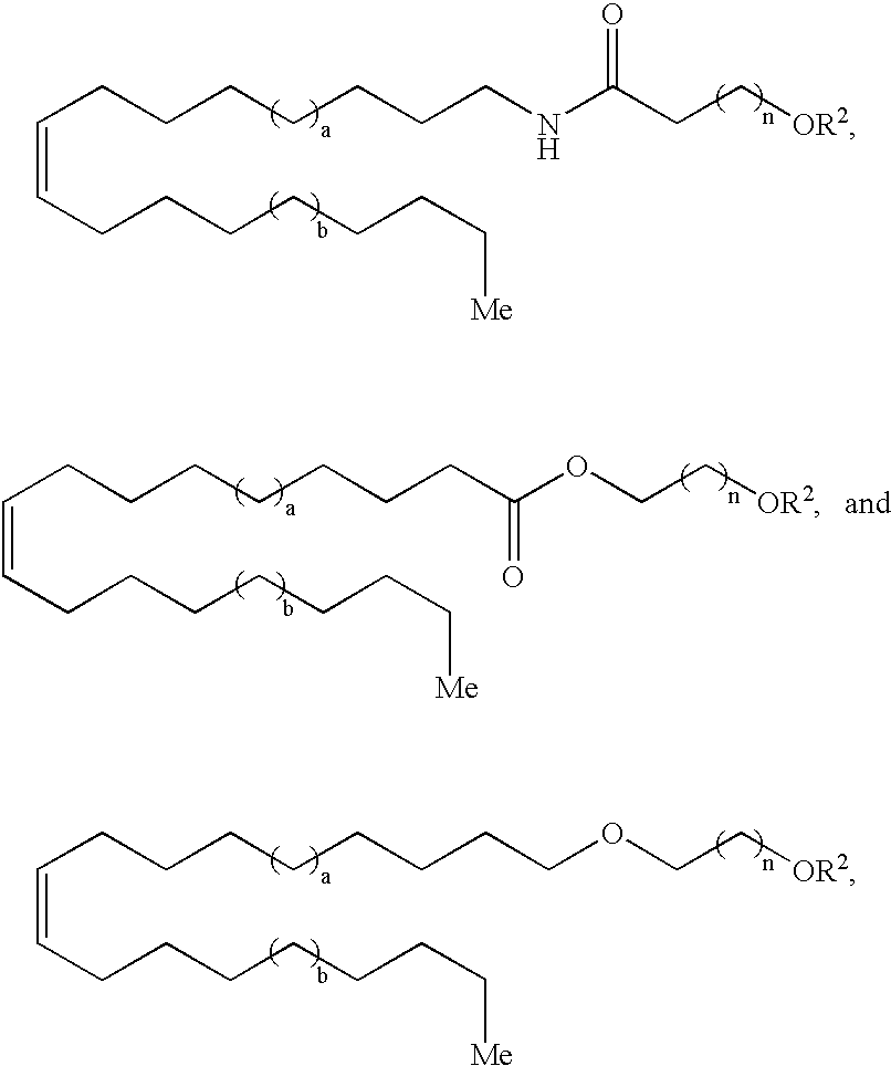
C(=CCCCCCCC[Me])CCCCCCCNC(CC[OR2])=O.C(=CCCCCCCC[Me])CCCCCCCCOCC[OR2].C(=CCCCCCCC[Me])CCCCCCCC(OCC[OR2])=O
